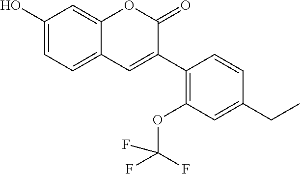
C1(O)=CC=C2C(=C1)OC(=O)C(C1=C(OC(F)(F)F)C=C(CC)C=C1)=C2
